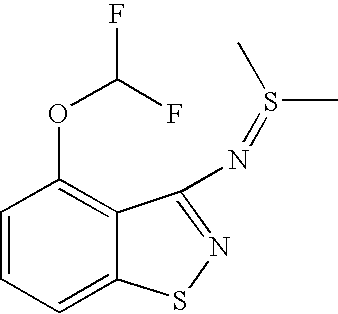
C1=CC=C2C(=C1OC(F)F)C(N=S(C)C)=NS2
